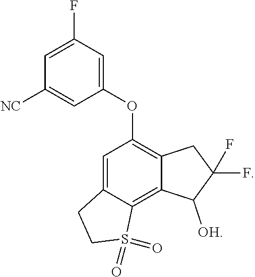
C1=C2C(=C3C(=C1OC1=CC(F)=CC([NC])=C1)CC(F)(F)C3[OH])S(=O)(=O)CC2
